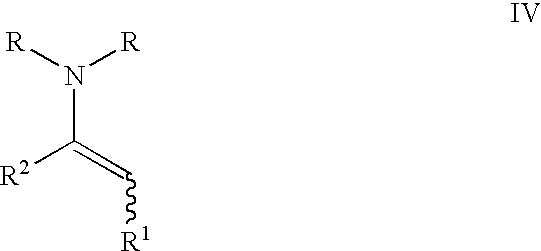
[R]N(C(=C[R1])[R2])[R]
